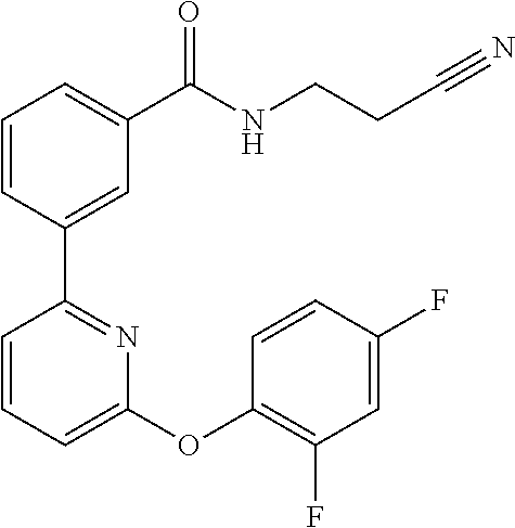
C1=CC(C2=NC(OC3=C(F)C=C(F)C=C3)=CC=C2)=CC(C(NCCC#N)=O)=C1
